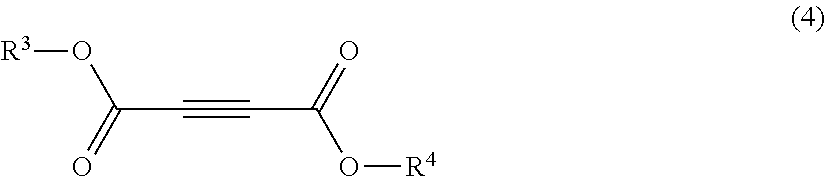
C(C#CC(O[R4])=O)(O[R3])=O
